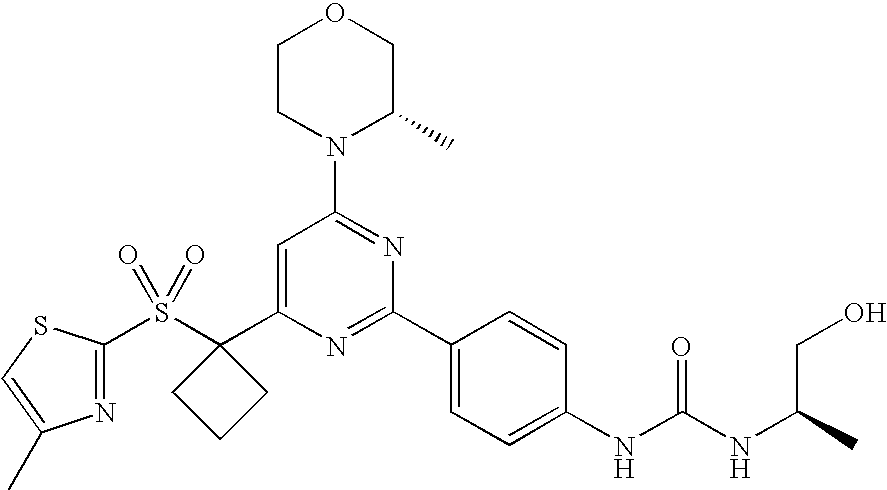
S(C1(C2=CC(N3C(C)COCC3)=NC(C3=CC=C(NC(NC(CO)C)=O)C=C3)=N2)CCC1)(=O)(=O)C1=NC(C)=CS1
